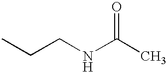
CCCNC(C)=O
